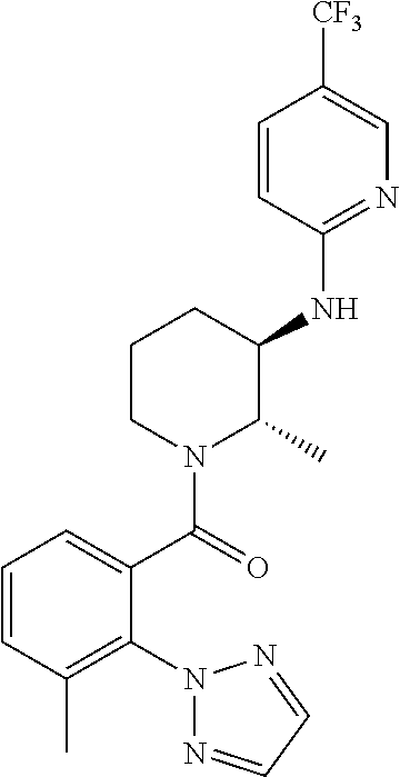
C1=CC(C)=C(N2N=CC=N2)C(C(=O)N2C(C)C(NC3=NC=C([CF3])C=C3)CCC2)=C1
